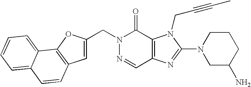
N1=CC2=C(C(=O)N1CC1=CC3=C(O1)C1=CC=CC=C1C=C3)N(CC#CC)C(N1CC(N)CCC1)=N2
